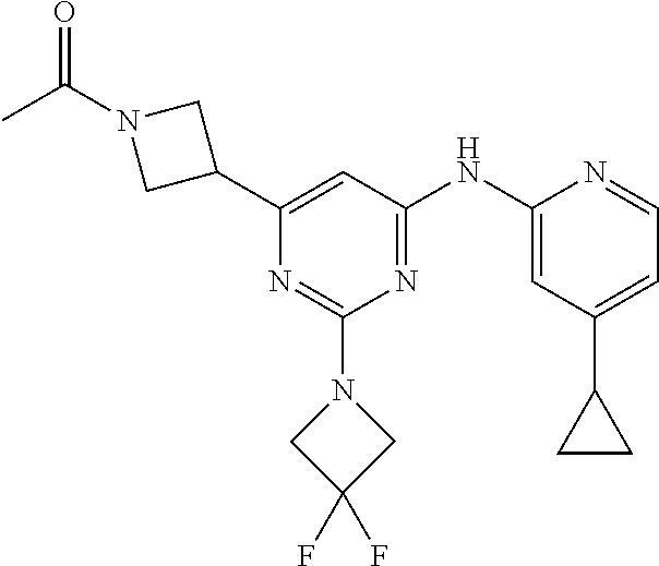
N1=C(N2CC(F)(F)C2)N=C(NC2=CC(C3CC3)=CC=N2)C=C1C1CN(C(C)=O)C1
